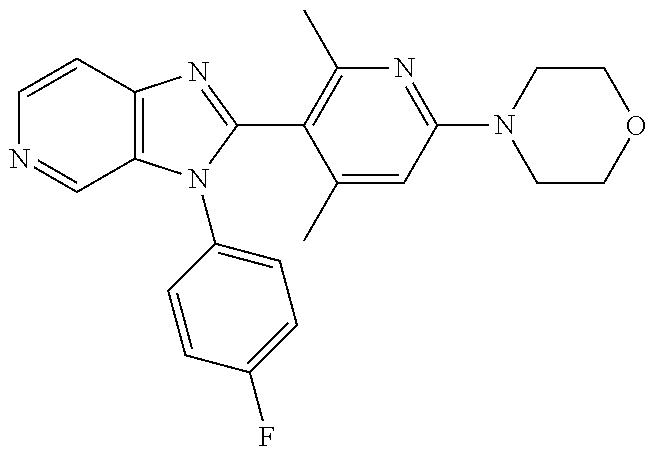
C12=C(N(C3=CC=C(F)C=C3)C(C3=C(C)N=C(N4CCOCC4)C=C3C)=N1)C=NC=C2
